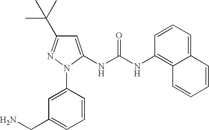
C1=CC(N2C(NC(NC3=C4C(=CC=C3)C=CC=C4)=O)=CC(C(C)(C)C)=N2)=CC(CN)=C1
